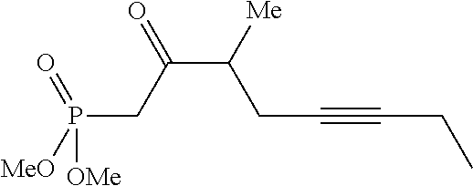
P(CC(C(CC#CCC)[Me])=O)(=O)([MeO])[OMe]
